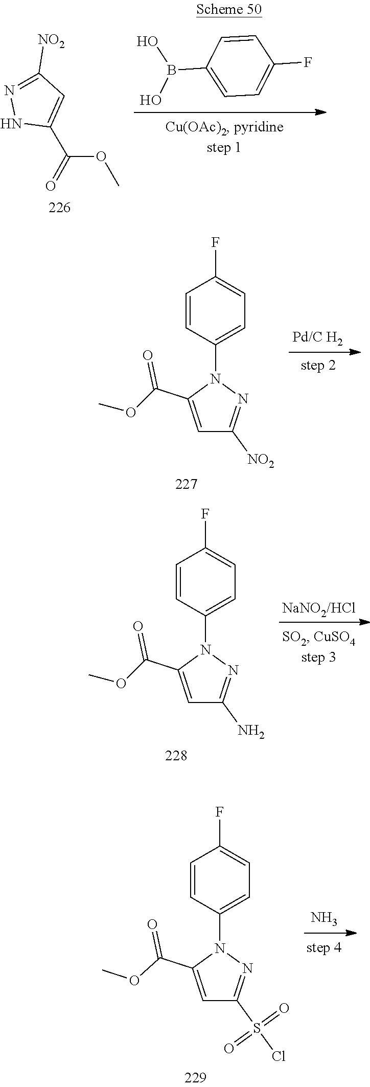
C1(B(O)O)=CC=C(F)C=C1.COC(C1=CC([NO2])=NN1)=O.[Pd/C H2].C1=CC(N2C(C(OC)=O)=CC([NO2])=N2)=CC=C1F.[NaNO2/HCl].C1=CC(N2C(C(OC)=O)=CC(N)=N2)=CC=C1F.N.C1=CC(N2N=C(S(=O)(Cl)=O)C=C2C(OC)=O)=CC=C1F
